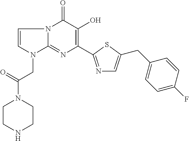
N12C(=NC(C3=NC=C(CC4=CC=C(F)C=C4)S3)=C(O)C1=O)N(CC(N1CCNCC1)=O)C=C2
